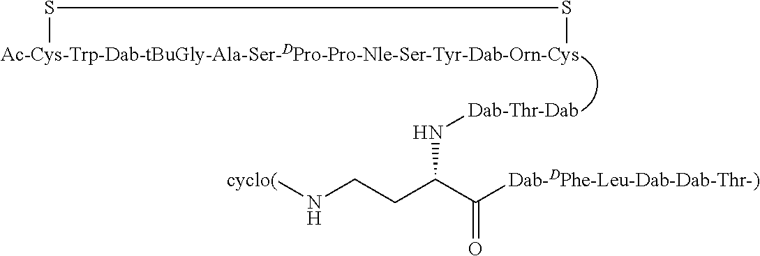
[cyclo(]NCCC(C([Dab-DPhe-Leu-Dab-Dab-Thr-)])=O)N[Dab-Thr-Dab].[Ac-Cys-Trp-Dab-tBuGly-Ala-Ser-DPro-Pro-Nle-Ser-Tyr-Dab-Orn-Cys]1SS1
